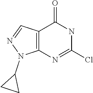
C12=C(N=C(Cl)NC1=O)N(C1CC1)N=C2
